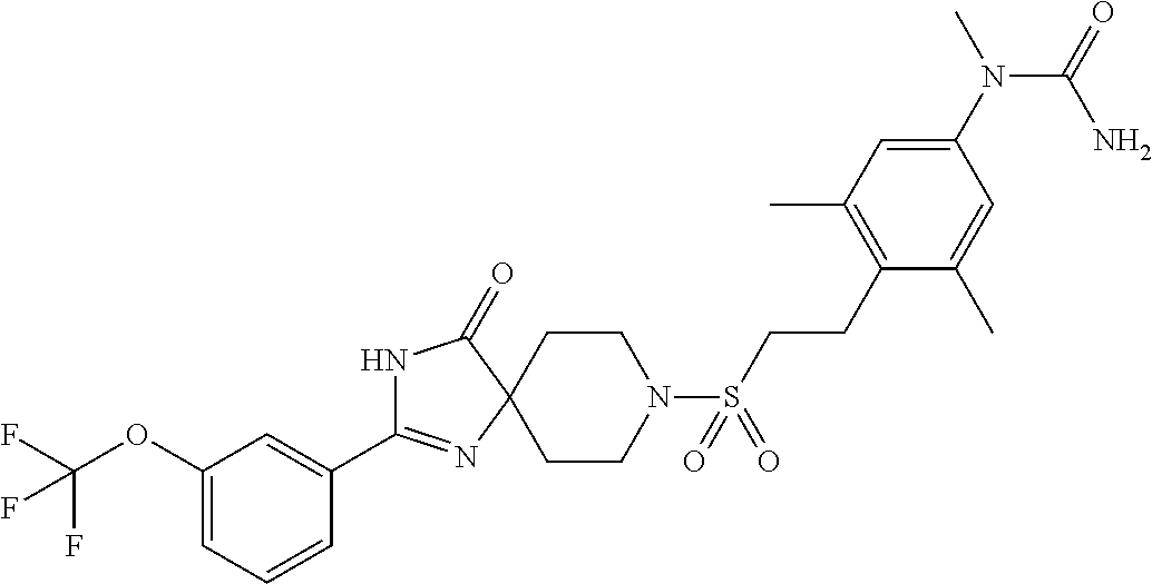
C1(OC(F)(F)F)=CC=CC(C2=NC3(C(=O)N2)CCN(S(=O)(=O)CCC2=C(C)C=C(N(C)C(N)=O)C=C2C)CC3)=C1
